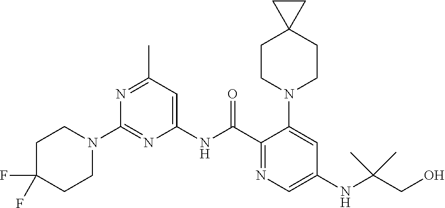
C1(NC(C2=NC=C(NC(CO)(C)C)C=C2N2CCC3(CC2)CC3)=O)=CC(C)=NC(N2CCC(F)(F)CC2)=N1
